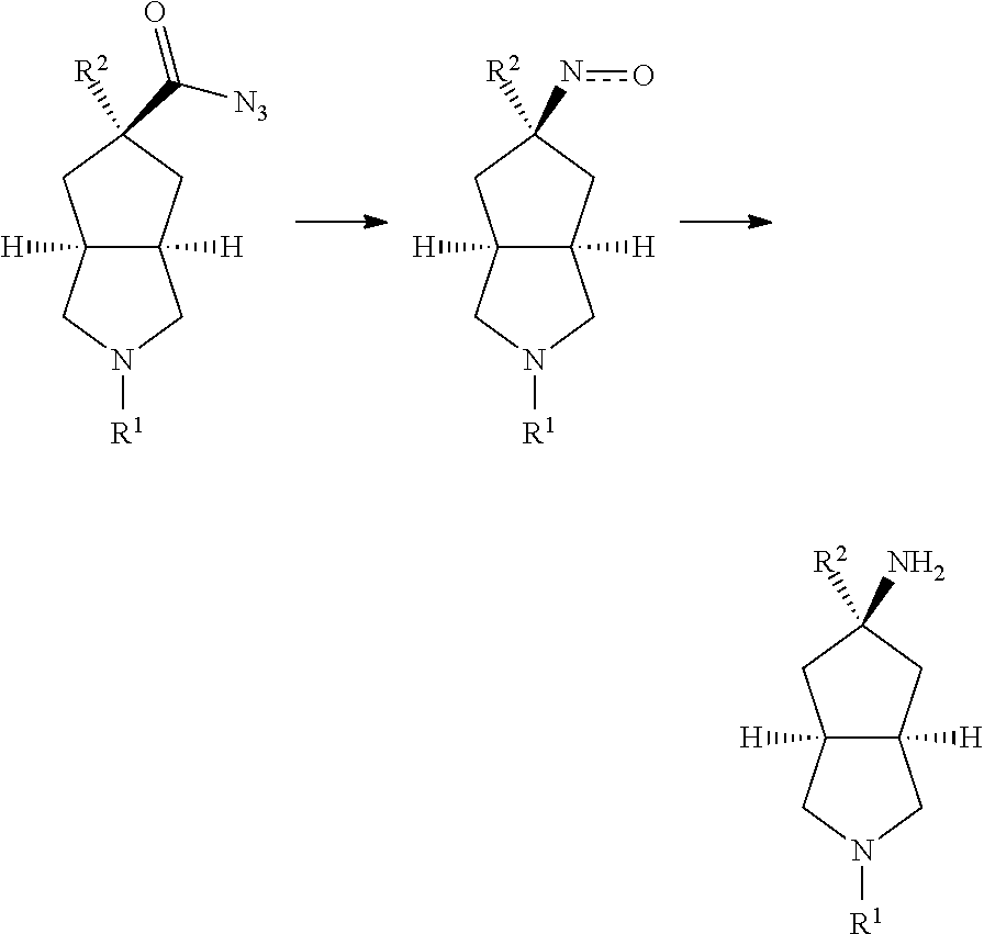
C12([H])C([H])(CN([R1])C1)CC([R2])(C([N3])=O)C2.C12([H])C([H])(CN([R1])C1)CC([R2])(no)C2.C12([H])C([H])(CN([R1])C1)CC([R2])(N)C2
